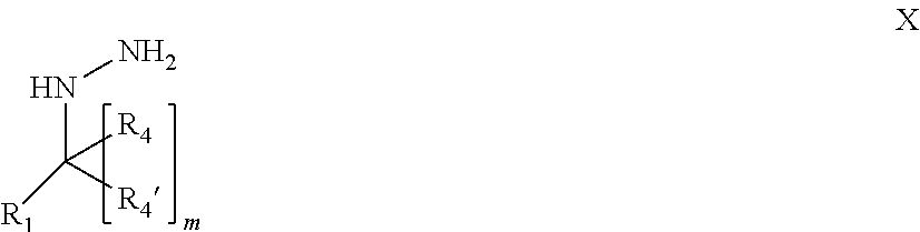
N(C([R4])([R4])[R1])N
